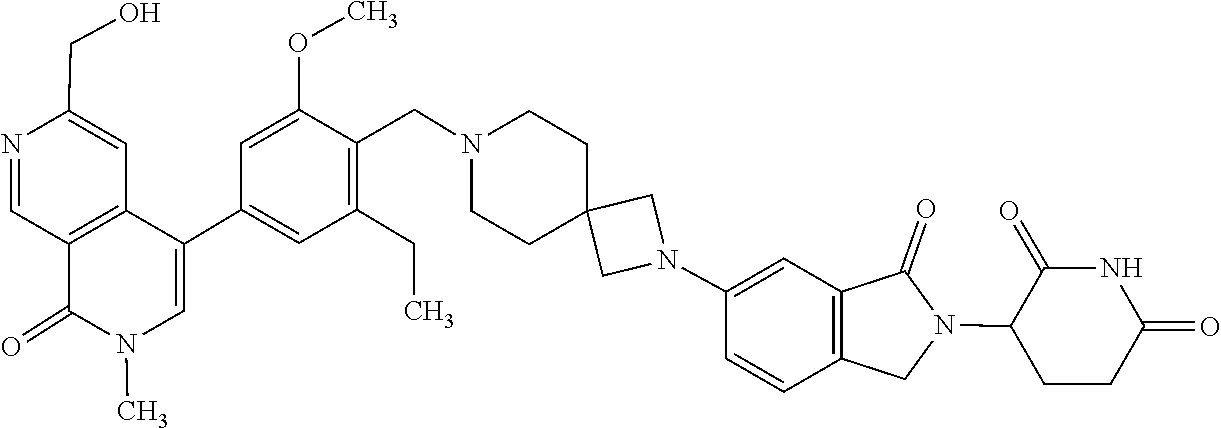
N1(C)C=C(C2=CC(CC)=C(CN3CCC4(CN(C5=CC6=C(C=C5)CN(C5CCC(=O)NC5=O)C6=O)C4)CC3)C(OC)=C2)C2=C(C=NC(CO)=C2)C1=O
